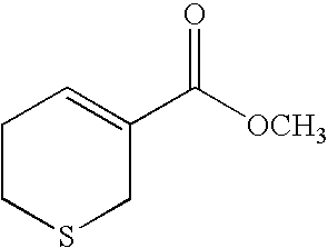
C1CSCC(C(=O)[OCH3])=C1
